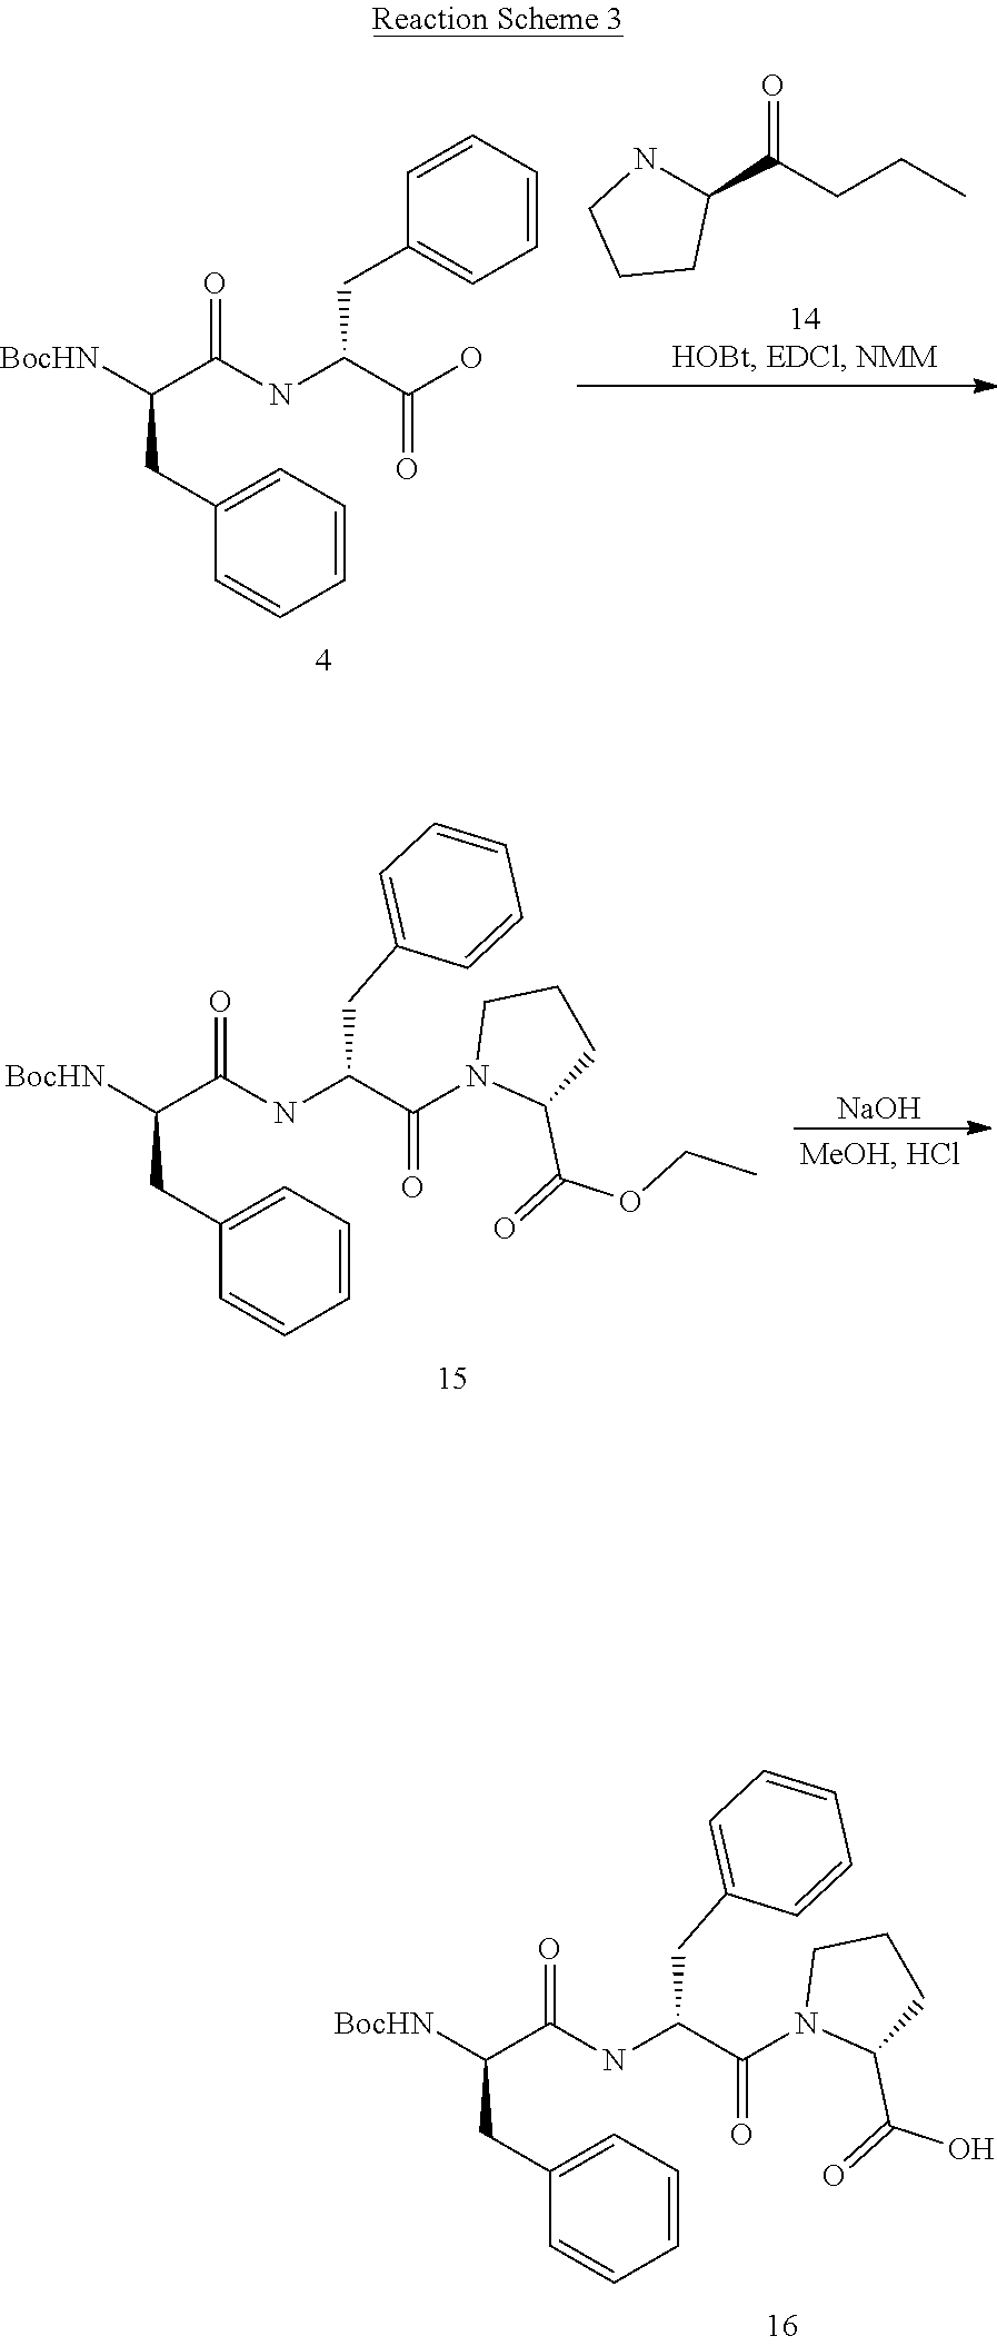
N1C(C(CCC)=O)CCC1.C1=CC=C(CC([BocHN])C(NC(C(O)=O)CC2=CC=CC=C2)=O)C=C1.[NaOH].C1=CC=C(CC([BocHN])C(NC(C(N2C(C(OCC)=O)CCC2)=O)CC2=CC=CC=C2)=O)C=C1.C1=CC=C(CC([BocHN])C(NC(C(N2C(C(=O)O)CCC2)=O)CC2=CC=CC=C2)=O)C=C1
